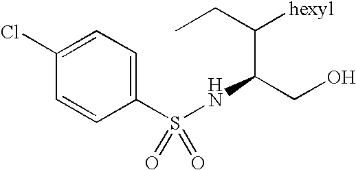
C1(S(NC(CO)C(CC)[hexyl])(=O)=O)=CC=C(Cl)C=C1
